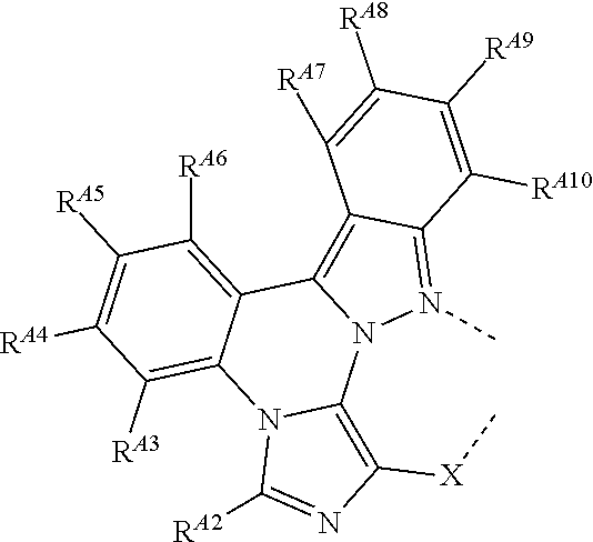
C1([RA5])=C([RA4])C([RA3])=C2C(=C1[RA6])C1=C3C(=N(C)N1C1=C([X]C)N=C([RA2])N21)C([RA10])=C([RA9])C([RA8])=C3[RA7]
